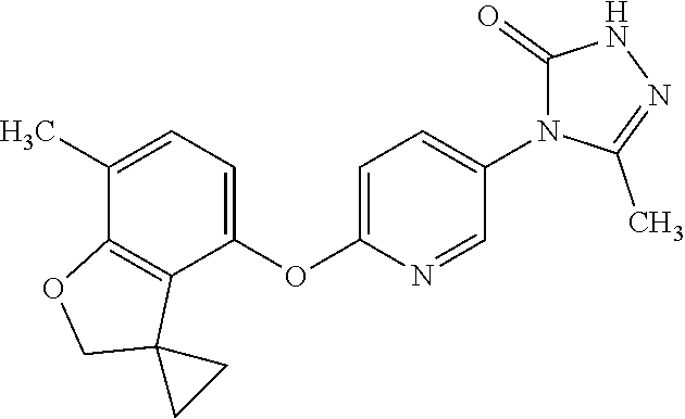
C1(C)=CC=C(OC2=CC=C(N3C(=O)NN=C3C)C=N2)C2=C1OCC21CC1
